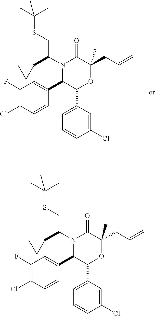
C1(F)=C(Cl)C=CC(C2C(C3=CC=CC(Cl)=C3)OC(CC=C)(C)C(=O)N2C(C2CC2)CSC(C)(C)C)=C1.C1(F)=C(Cl)C=CC(C2C(C3=CC=CC(Cl)=C3)OC(CC=C)(C)C(=O)N2C(C2CC2)CSC(C)(C)C)=C1
